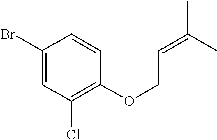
C1(Br)=CC(Cl)=C(OCC=C(C)C)C=C1
